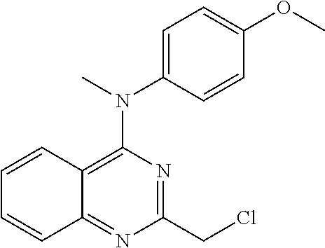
C1(CCl)=NC(N(C2=CC=C(OC)C=C2)C)=C2C(=N1)C=CC=C2
